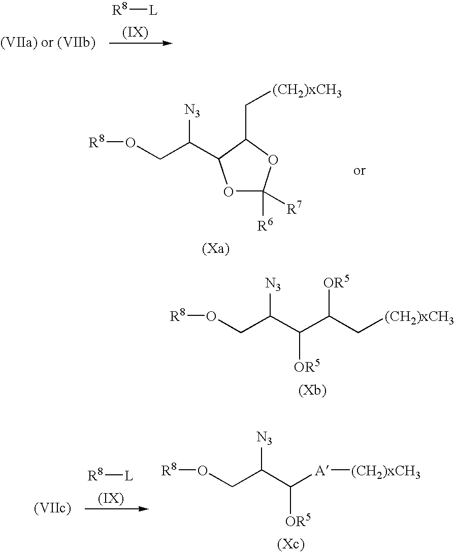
[R8][L].O1C([R6])([R7])OC(C[(CH2)xCH3])C1C(CO[R8])[N3].O(CC(C(C(C[(CH2)xCH3])[OR5])[OR5])[N3])[R8].[R8][L].O(CC(C([A][(CH2)xCH3])[OR5])[N3])[R8]
